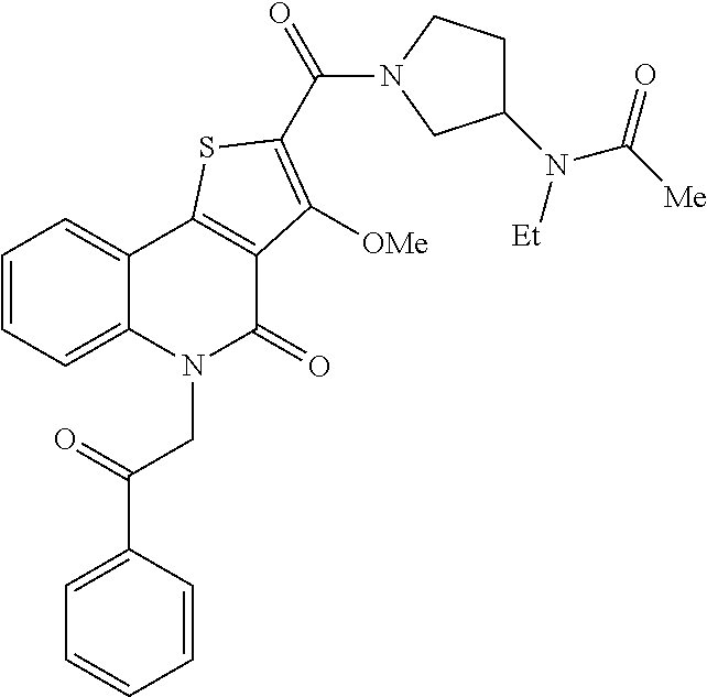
C12=CC=CC=C1N(CC(C1=CC=CC=C1)=O)C(=O)C1=C2SC(C(=O)N2CC(N(C([Me])=O)[Et])CC2)=C1[OMe]
